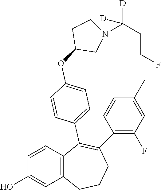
C1C(OC2=CC=C(C3=C(C4=C(F)C=C(C)C=C4)CCCC4=C3C=CC(O)=C4)C=C2)CN(C(CCF)([D])[D])C1
